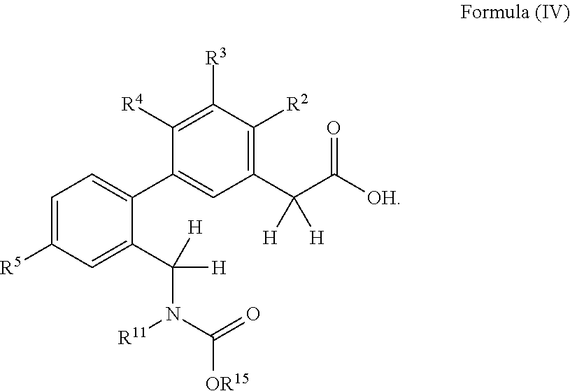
C1(C(C([OH])=O)([H])[H])=C([R2])C([R3])=C([R4])C(C2=CC=C([R5])C=C2C(N(C([OR15])=O)[R11])([H])[H])=C1
